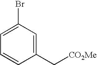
C1(C[CO2Me])=CC(Br)=CC=C1
